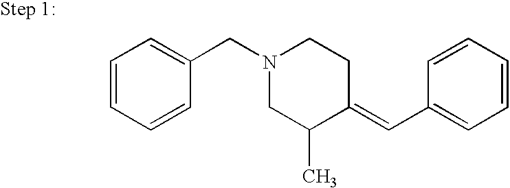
C1=CC=CC(CN2CC(C)C(=CC3=CC=CC=C3)CC2)=C1
